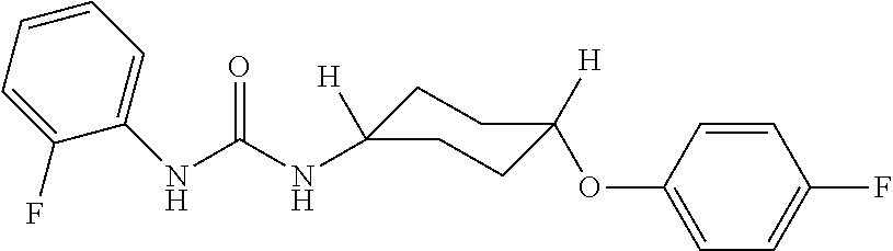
C1C([H])(NC(NC2=CC=CC=C2F)=O)CCC(OC2=CC=C(F)C=C2)([H])C1
